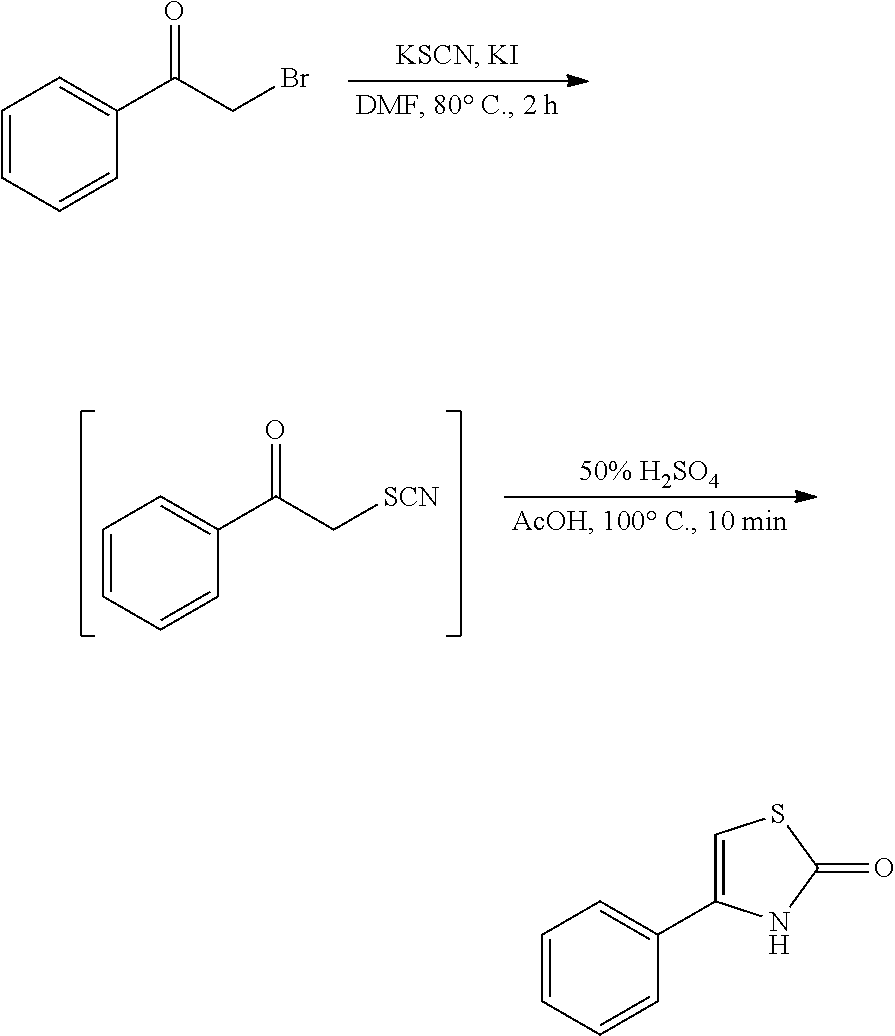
C1=CC=CC(C(CBr)=O)=C1.C1=CC=CC(C(C[SCN])=O)=C1.C1=CC=CC(C2=CSC(=O)N2)=C1
